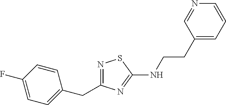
N1=C(CC2=CC=C(F)C=C2)N=C(NCCC2=CC=CN=C2)S1
